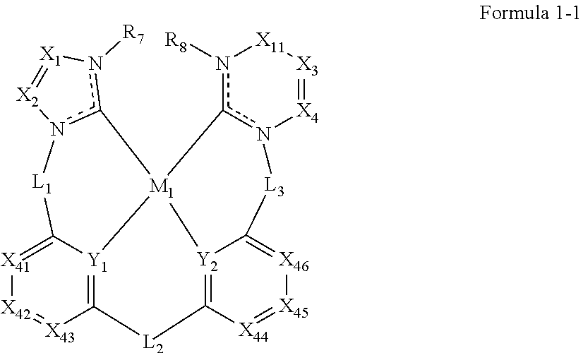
n1([R8])c2n([X4]=[X3][X11]1)[L3]C1=[X46][X45]=[X44]C3=[Y2]1[M1]21c2n([R7])[X1]=[X2]n2[L1]C2=[X41][X42]=[X43]C(=[Y1]12)[L2]3
